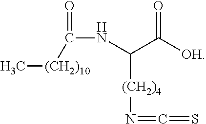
[(CH2)4](C(NC([(CH2)10]C)=O)C([OH])=O)N=C=S
